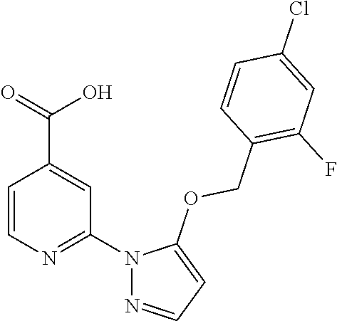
C1=CN=C(N2N=CC=C2OCC2=C(F)C=C(Cl)C=C2)C=C1C(=O)O
